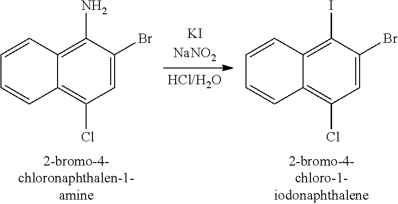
C1=CC2=C(N)C(Br)=CC(Cl)=C2C=C1.C1=CC2=C(I)C(Br)=CC(Cl)=C2C=C1
